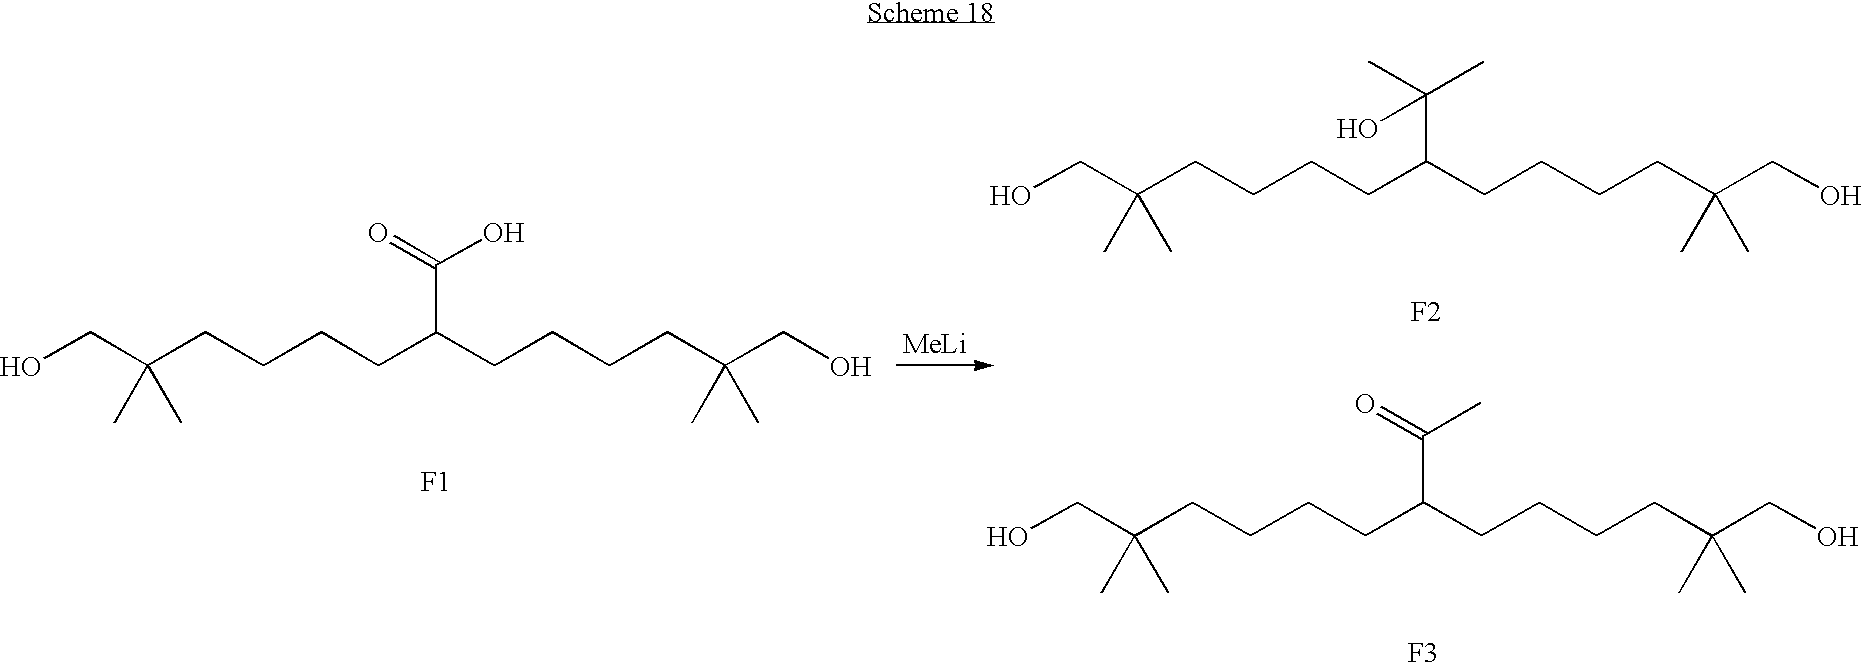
OCC(CCCCC(CCCCC(CO)(C)C)C(=O)O)(C)C.[F1].OCC(CCCCC(CCCCC(CO)(C)C)C(C)(C)O)(C)C.[F2].OCC(CCCCC(CCCCC(CO)(C)C)C(=O)C)(C)C.[F3].[MeLi]
